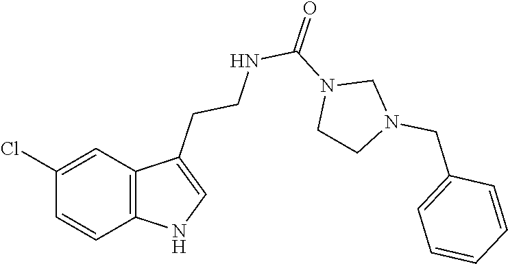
C12=C(C=C(Cl)C=C1)C(CCNC(N1CCN(CC3=CC=CC=C3)C1)=O)=CN2
